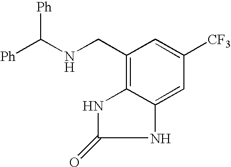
N1C2=C(CNC([Ph])[Ph])C=C([CF3])C=C2NC1=O
